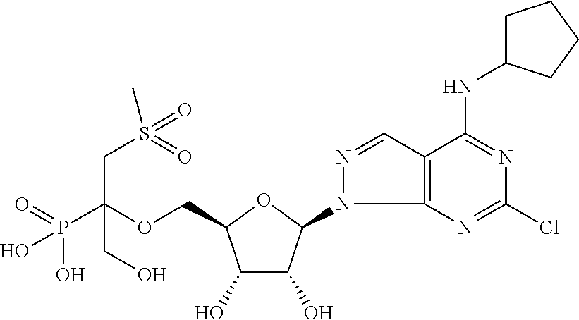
C(OCC1C(O)C(O)C(N2C3=C(C=N2)C(NC2CCCC2)=NC(Cl)=N3)O1)(P(O)(=O)O)(CS(=O)(=O)C)CO
